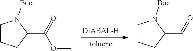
C1(C(OC)=O)N([Boc])CCC1.C1(C=O)N([Boc])CCC1
